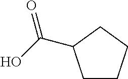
C1CCCC1C(O)=O
